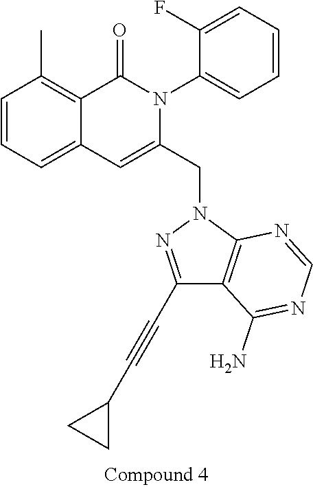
C1=CC=C2C(=C1C)C(=O)N(C1=CC=CC=C1F)C(CN1N=C(C#CC3CC3)C3=C1N=CN=C3N)=C2
